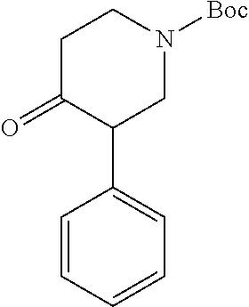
C1C(=O)C(C2=CC=CC=C2)CN([Boc])C1
